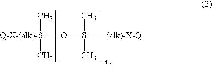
[Q-X-(alk)-Si](O[Si]([(alk)-X-Q])(C)C)(C)C
